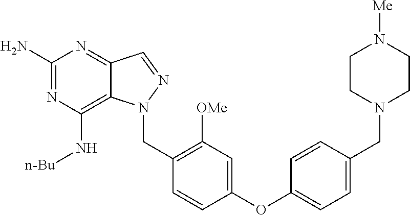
C1(N)=NC(N[n-Bu])=C2C(=N1)C=NN2CC1=C([OMe])C=C(OC2=CC=C(CN3CCN([Me])CC3)C=C2)C=C1
